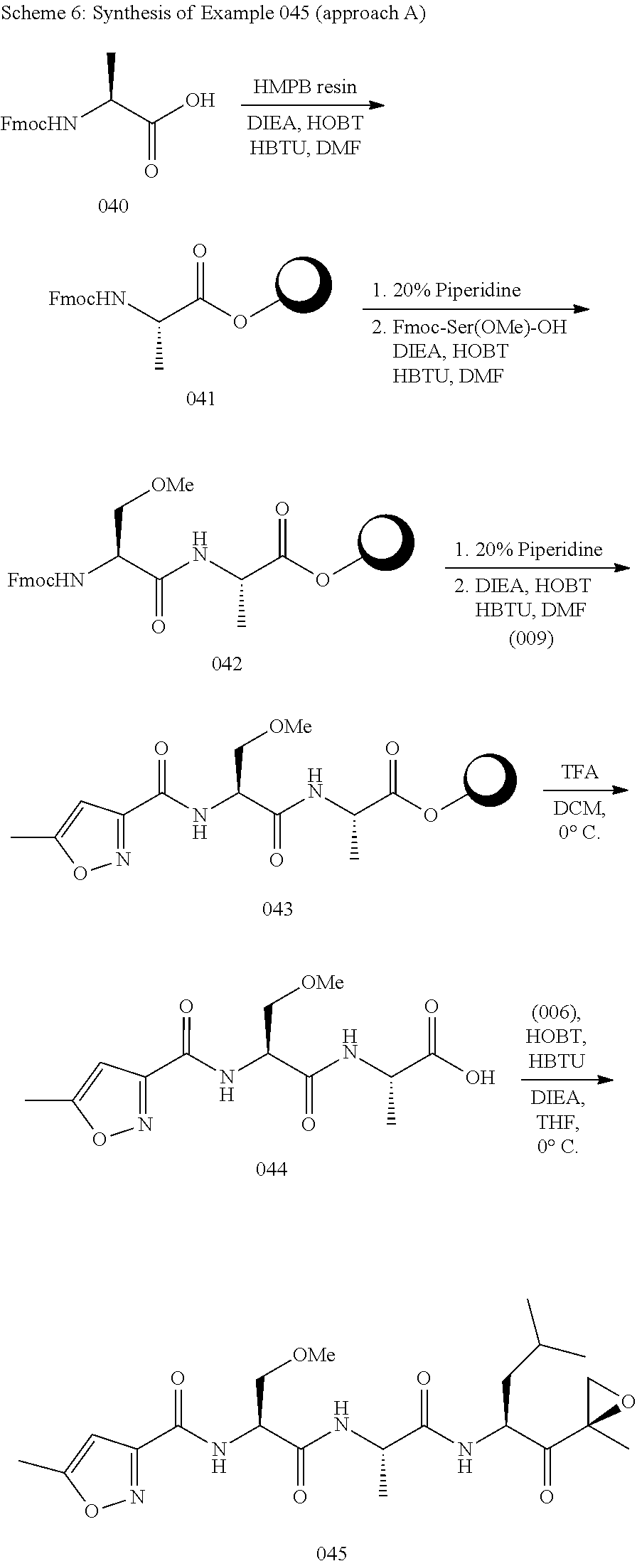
[FmocHN]C(C(O)=O)C.[FmocHN]C(C(OC)=O)C.N(C(C(OC)=O)C)C(=O)C(C[OMe])[FmocHN].N(C(C(OC)=O)C)C(=O)C(C[OMe])NC(C1=NOC(C)=C1)=O.N(C(C(NC(C(C1(C)OC1)=O)CC(C)C)=O)C)C(=O)C(C[OMe])NC(C1=NOC(C)=C1)=O.N(C(C(O)=O)C)C(=O)C(C[OMe])NC(C1=NOC(C)=C1)=O
